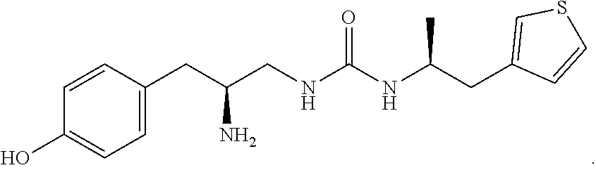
C1(O)=CC=C(CC(CNC(NC(CC2=CSC=C2)C)=O)N)C=C1
